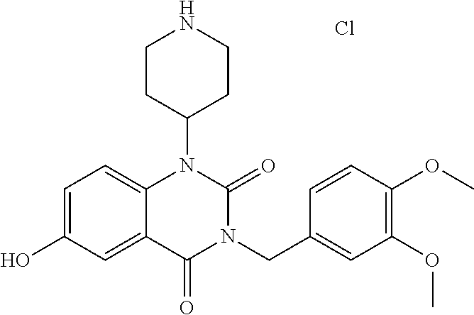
C1=C(O)C=C2C(=C1)N(C1CCNCC1)C(=O)N(CC1=CC(OC)=C(OC)C=C1)C2=O.Cl
